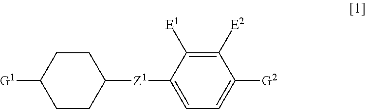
C1CC([G1])CCC1[Z1]C1=CC=C([G2])C([E2])=C1[E1]
